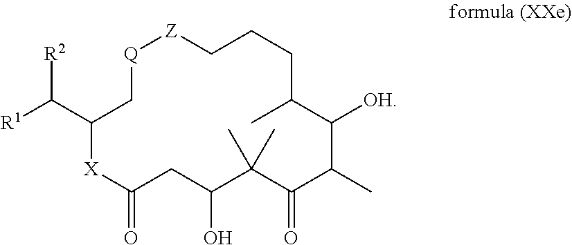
C1(C([R1])[R2])[X]C(=O)CC(O)C(C)(C)C(=O)C(C)C([OH])C(C)CCC[Z][Q]C1
